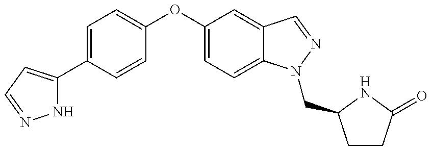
N1C(C2=CC=C(OC3=CC=C4C(=C3)C=NN4CC3CCC(=O)N3)C=C2)=CC=N1
